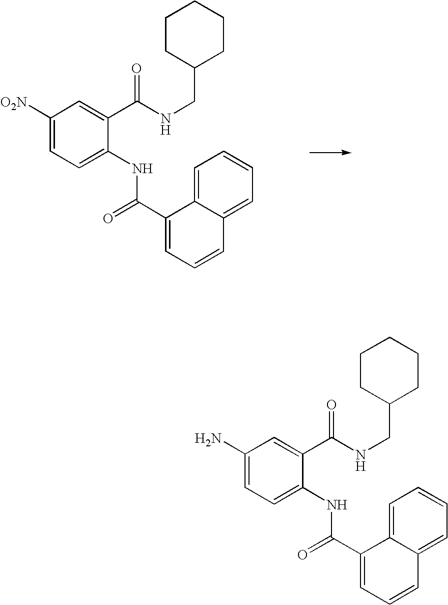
C1([O2N])=CC=C(NC(C2=CC=CC3=CC=CC=C23)=O)C(C(NCC2CCCCC2)=O)=C1.C1(N)=CC=C(NC(C2=CC=CC3=CC=CC=C23)=O)C(C(NCC2CCCCC2)=O)=C1
